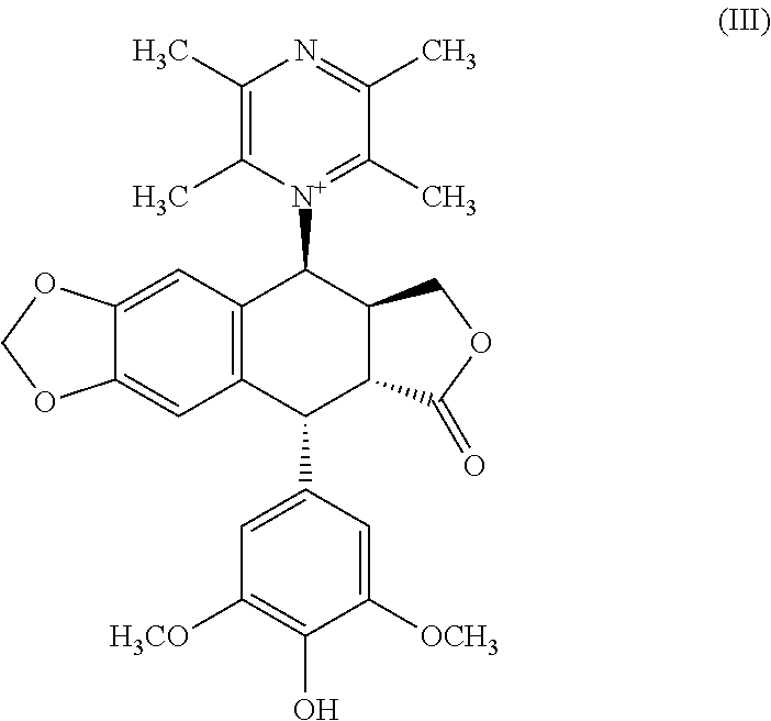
C12=CC3=C(C=C1OCO2)C([N+]1=C(C)C(C)=NC(C)=C1C)C1C(C3C2=CC([H3CO])=C(O)C([OCH3])=C2)C(=O)OC1
